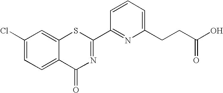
C1(Cl)=CC=C2C(=C1)SC(C1=NC(CCC(O)=O)=CC=C1)=NC2=O
